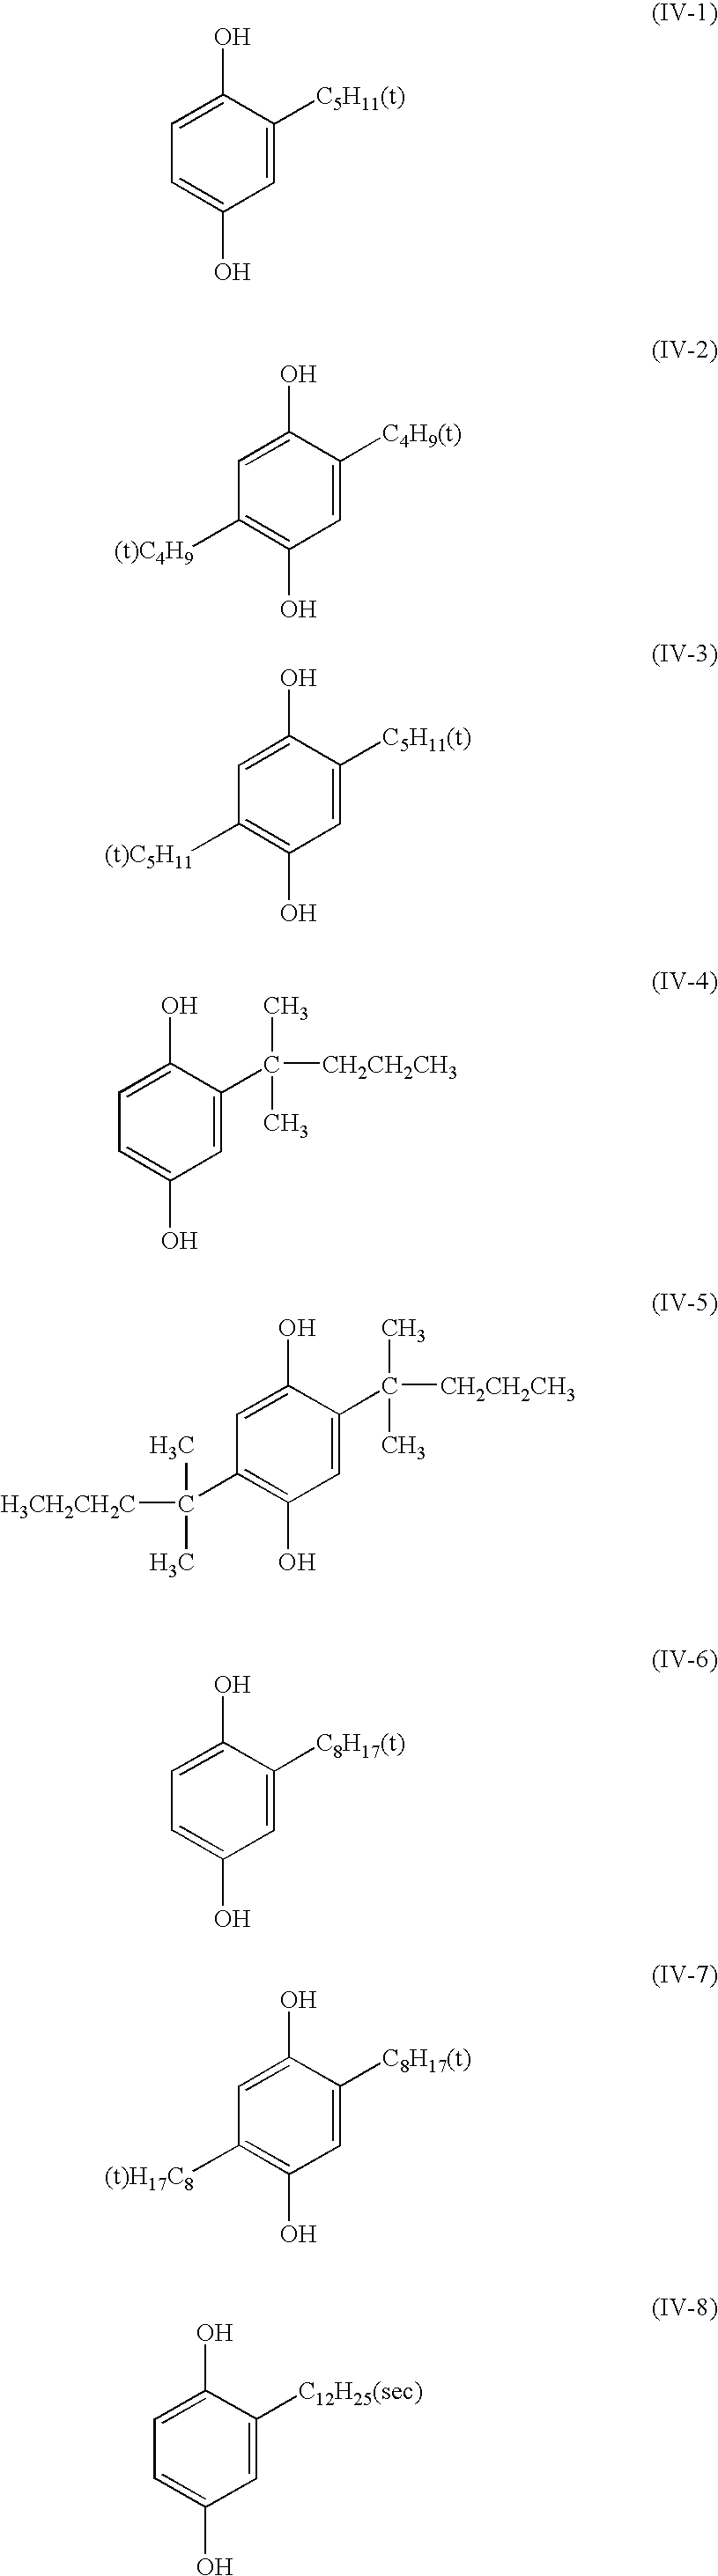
C1=C([C5H11(t)])C(O)=CC=C1O.C1=C([C4H9(t)])C(O)=CC([(t)C4H9])=C1O.C1=C([C5H11(t)])C(O)=CC([(t)C5H11])=C1O.C1=C(C(C)([CH2CH2CH3])C)C(O)=CC=C1O.C1=C(C(C)([CH2CH2CH3])C)C(O)=CC(C([H3CH2CH2C])(C)C)=C1O.C1=C([C8H17(t)])C(O)=CC=C1O.C1=C([C8H17(t)])C(O)=CC([(t)H17C8])=C1O.C1=C([C12H25(sec)])C(O)=CC=C1O
